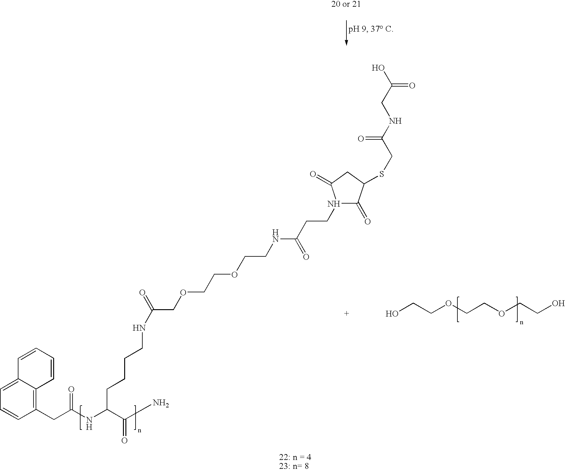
OC(CNC(=O)CSC1C(=O)N(CCC(NCCOCCOCC(=O)NCCCCC(C(=O)N)NC(CC2=C3C(=CC=C2)C=CC=C3)=O)=O)C(=O)C1)=O.OCCOCCOCCO
